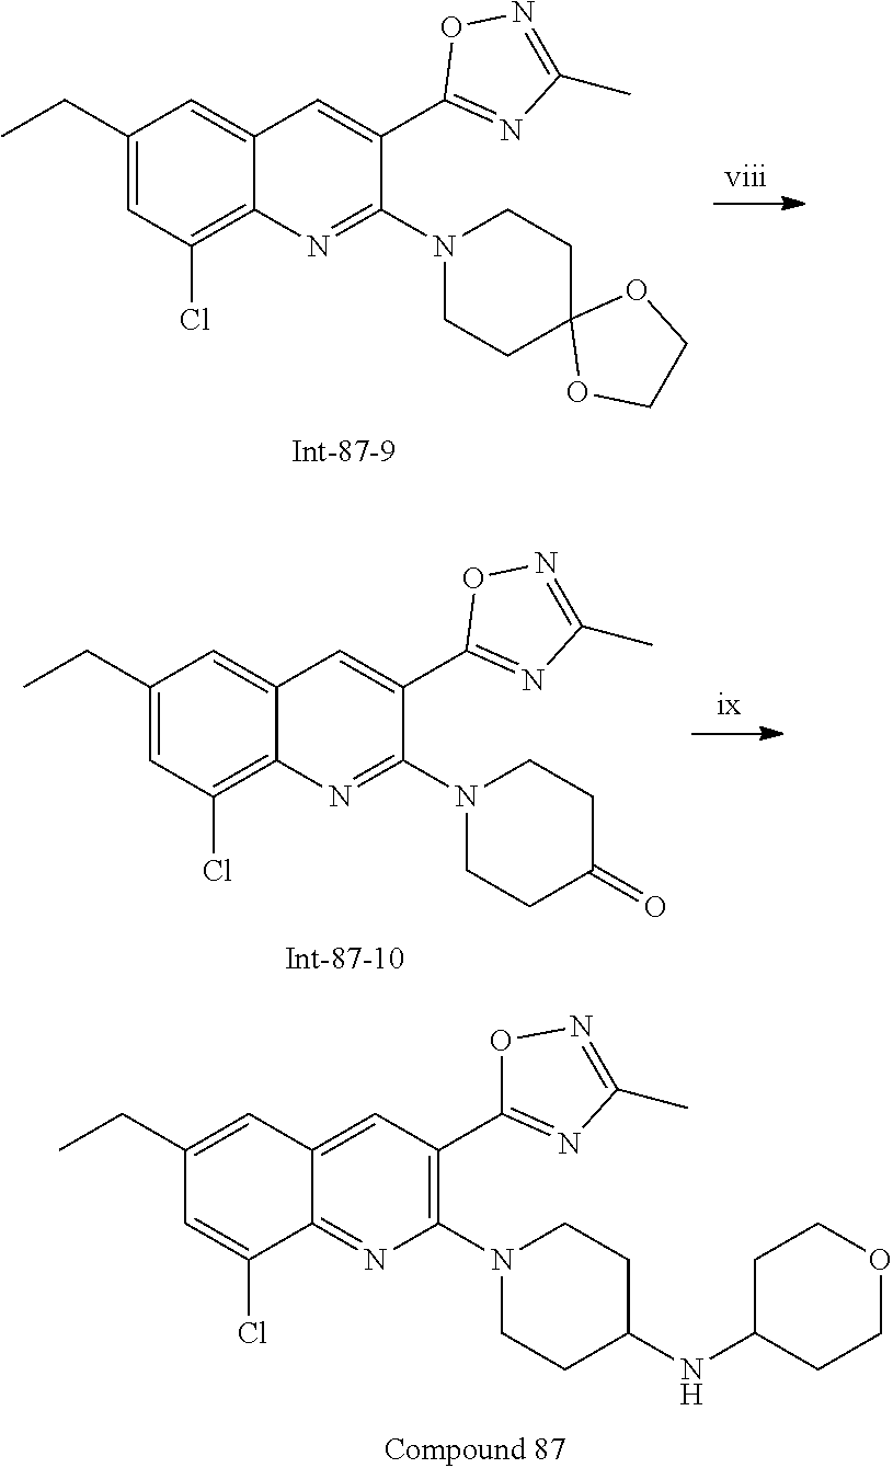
C12=NC(N3CCC(NC4CCOCC4)CC3)=C(C3=NC(C)=NO3)C=C1C=C(CC)C=C2Cl.C12=C(Cl)C=C(CC)C=C1C=C(C1=NC(C)=NO1)C(N1CCC(=O)CC1)=N2.C12=C(Cl)C=C(CC)C=C1C=C(C1=NC(C)=NO1)C(N1CCC3(CC1)OCCO3)=N2
